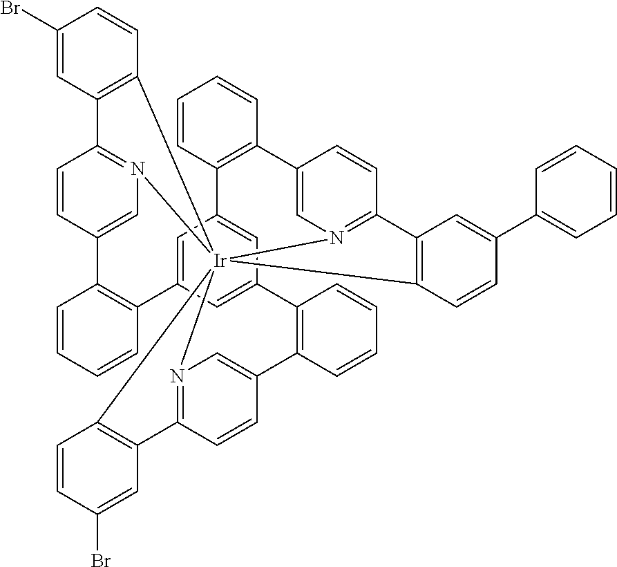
N12=C3C=CC(=C1)C1=C(C=CC=C1)C1=CC4=CC(=C1)C1=C(C=CC=C1)C1=CN5=C(C=C1)C1=C([Ir]256(N2=C(C=CC(=C2)C2=C4C=CC=C2)C2=C6C=CC(Br)=C2)C2=C3C=C(Br)C=C2)C=CC(C2=CC=CC=C2)=C1
